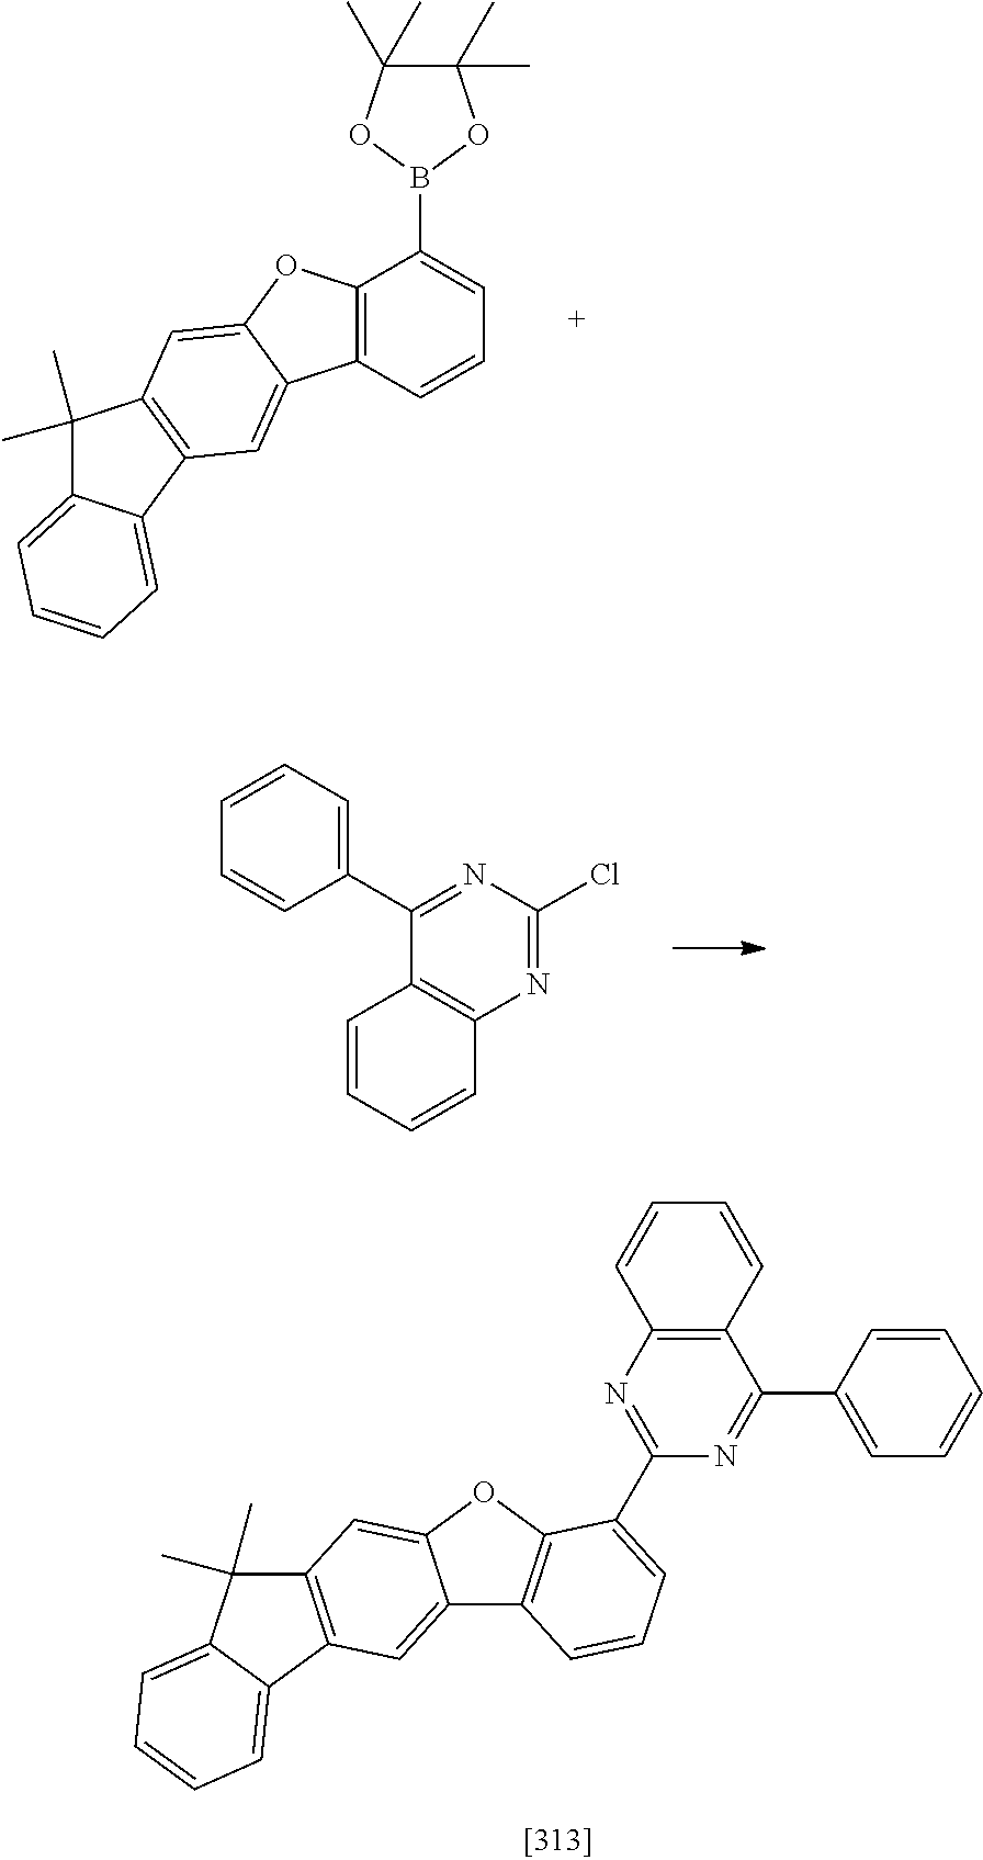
C12=C(N=C(C3=CC=CC4=C3OC3=CC5=C(C=C43)C3=CC=CC=C3C5(C)C)N=C1C1=CC=CC=C1)C=CC=C2.C12=C(C=CC=C1B1OC(C)(C)C(C)(C)O1)C1=CC3=C(C=C1O2)C(C)(C)C1=CC=CC=C31.C1(C2=NC(Cl)=NC3=C2C=CC=C3)=CC=CC=C1
